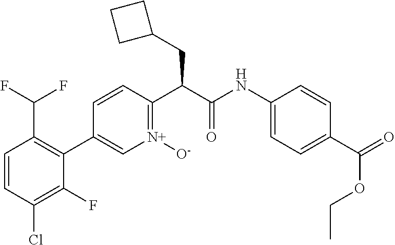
C1=CC(Cl)=C(F)C(C2=C[N+]([O-])=C(C(C(NC3=CC=C(C(=O)OCC)C=C3)=O)CC3CCC3)C=C2)=C1C(F)F
